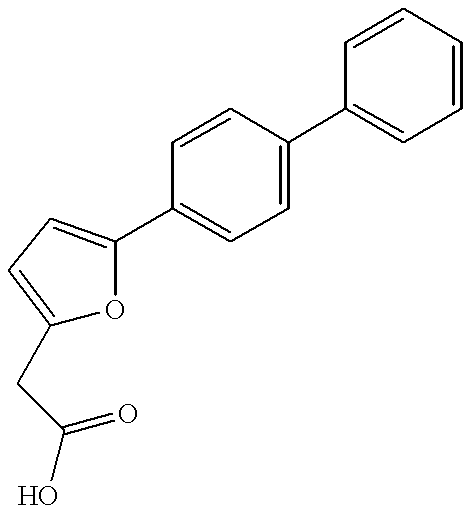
C1(CC(=O)O)=CC=C(C2=CC=C(C3=CC=CC=C3)C=C2)O1
